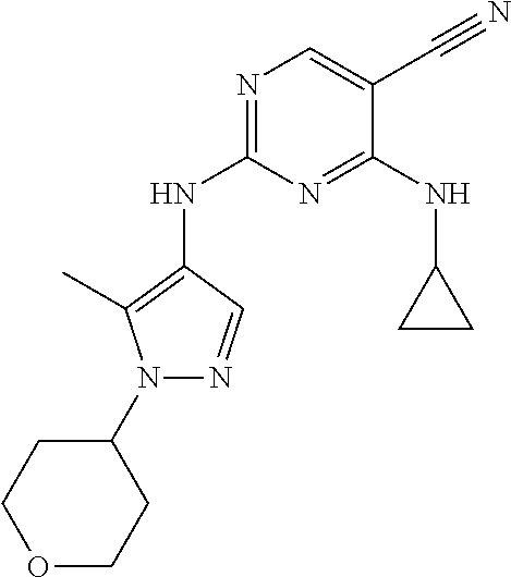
C1(N2N=CC(NC3=NC=C(C#N)C(NC4CC4)=N3)=C2C)CCOCC1
